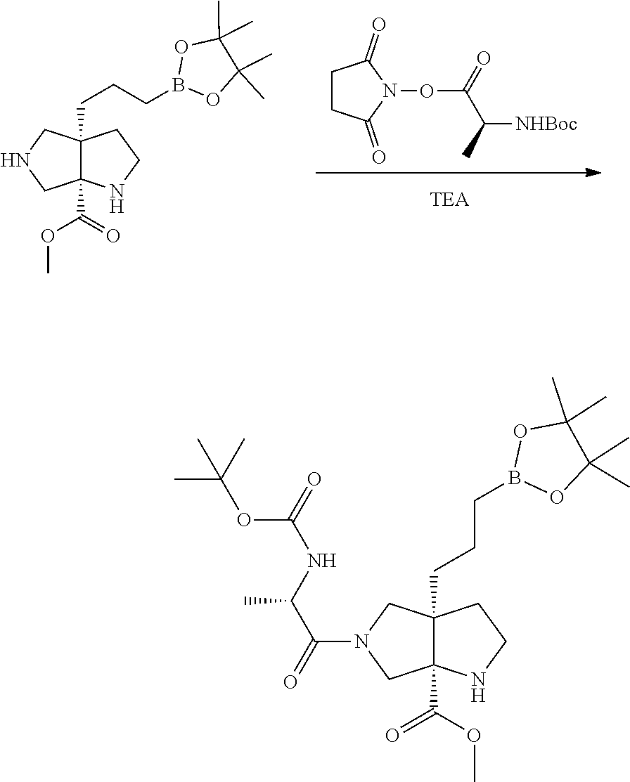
C12(CCCB3OC(C)(C)C(C)(C)O3)C(C(=O)OC)(NCC1)CN(C(=O)C(NC(=O)OC(C)(C)C)C)C2.[TEA].C12(CCCB3OC(C)(C)C(C)(C)O3)C(C(=O)OC)(NCC1)CNC2.C1CC(=O)N(OC(C([NHBoc])C)=O)C1=O
